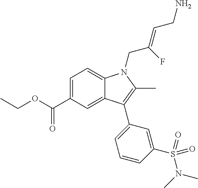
C1=C(C(OCC)=O)C=C2C(=C1)N(CC(=CCN)F)C(C)=C2C1=CC=CC(S(N(C)C)(=O)=O)=C1
